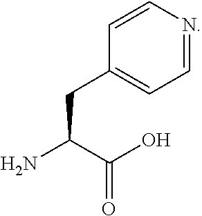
C1=NC=CC(CC(C(=O)O)N)=C1
